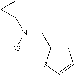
[#3]N(CC1=CC=CS1)C1CC1
